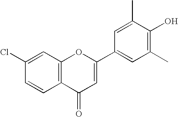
C1(Cl)=CC2=C(C=C1)C(=O)C=C(C1=CC(C)=C(O)C(C)=C1)O2
